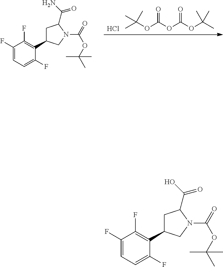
CC(OC(=O)OC(OC(C)(C)C)=O)(C)C.Cl.C1(F)=CC=C(F)C(C2CC(C(N)=O)N(C(=O)OC(C)(C)C)C2)=C1F.C1(F)=CC=C(F)C(C2CC(C(O)=O)N(C(=O)OC(C)(C)C)C2)=C1F
